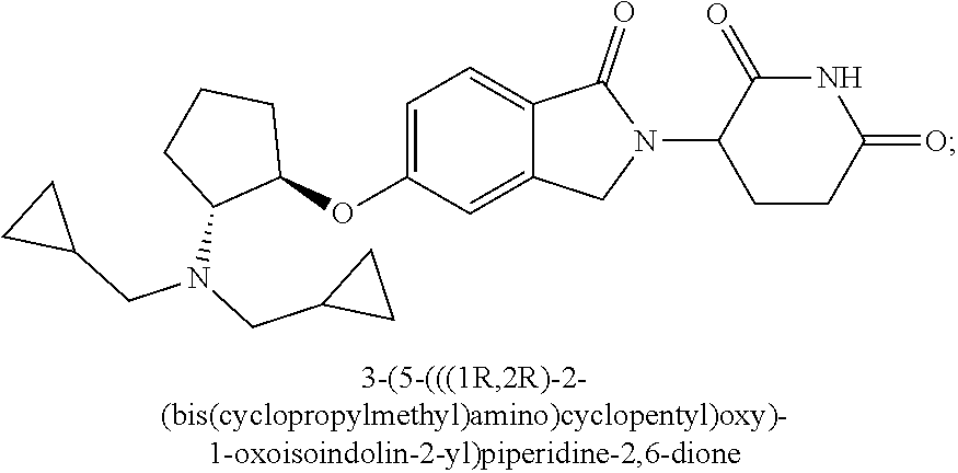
C1=C(OC2CCCC2N(CC2CC2)CC2CC2)C=C2C(=C1)C(=O)N(C1CCC(=O)NC1=O)C2
